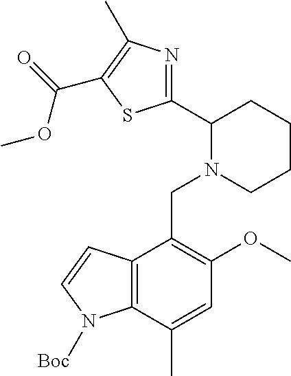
C1(C2N(CC3=C(OC)C=C(C)C4=C3C=CN4[Boc])CCCC2)=NC(C)=C(C(=O)OC)S1
